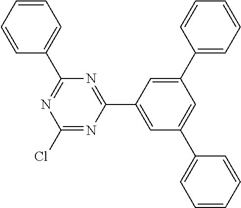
C1=CC=CC=C1C1=NC(Cl)=NC(C2=CC(C3=CC=CC=C3)=CC(C3=CC=CC=C3)=C2)=N1
